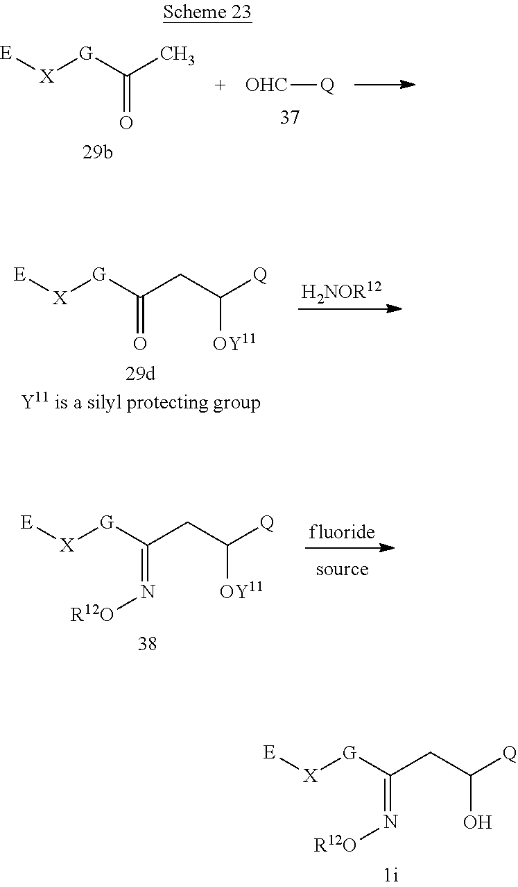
[E][X][G]C(C)=O.[OHC][Q].[H2NOR12].[E][X][G]C(CC([Q])[OY11])=O.[fluoride].[E][X][G]C(CC([Q])[OY11])=N[R12O].[E][X][G]C(CC([Q])O)=N[R12O]
